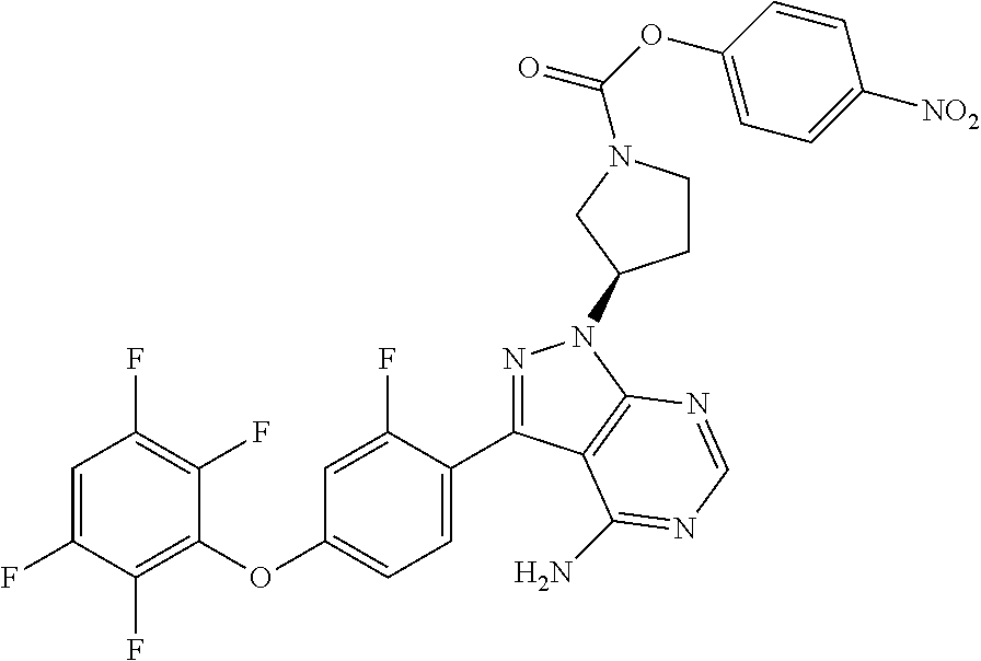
C1=C(F)C(F)=C(OC2=CC=C(C3=NN(C4CCN(C(OC5=CC=C([NO2])C=C5)=O)C4)C4=C3C(N)=NC=N4)C(F)=C2)C(F)=C1F
